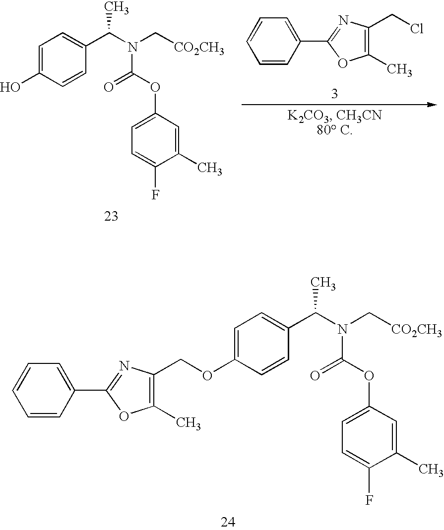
C1=C(C(N(C[CO2CH3])C(OC2=CC=C(F)C(C)=C2)=O)C)C=CC(OCC2=C(C)OC(C3=CC=CC=C3)=N2)=C1.C1=C(C(N(C[CO2CH3])C(OC2=CC=C(F)C(C)=C2)=O)C)C=CC(O)=C1.C1=CC=CC(C2=NC(CCl)=C(C)O2)=C1
